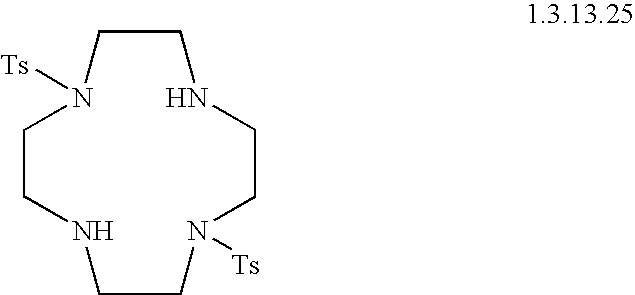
C1CNCCN([Ts])CCNCCN1[Ts]
